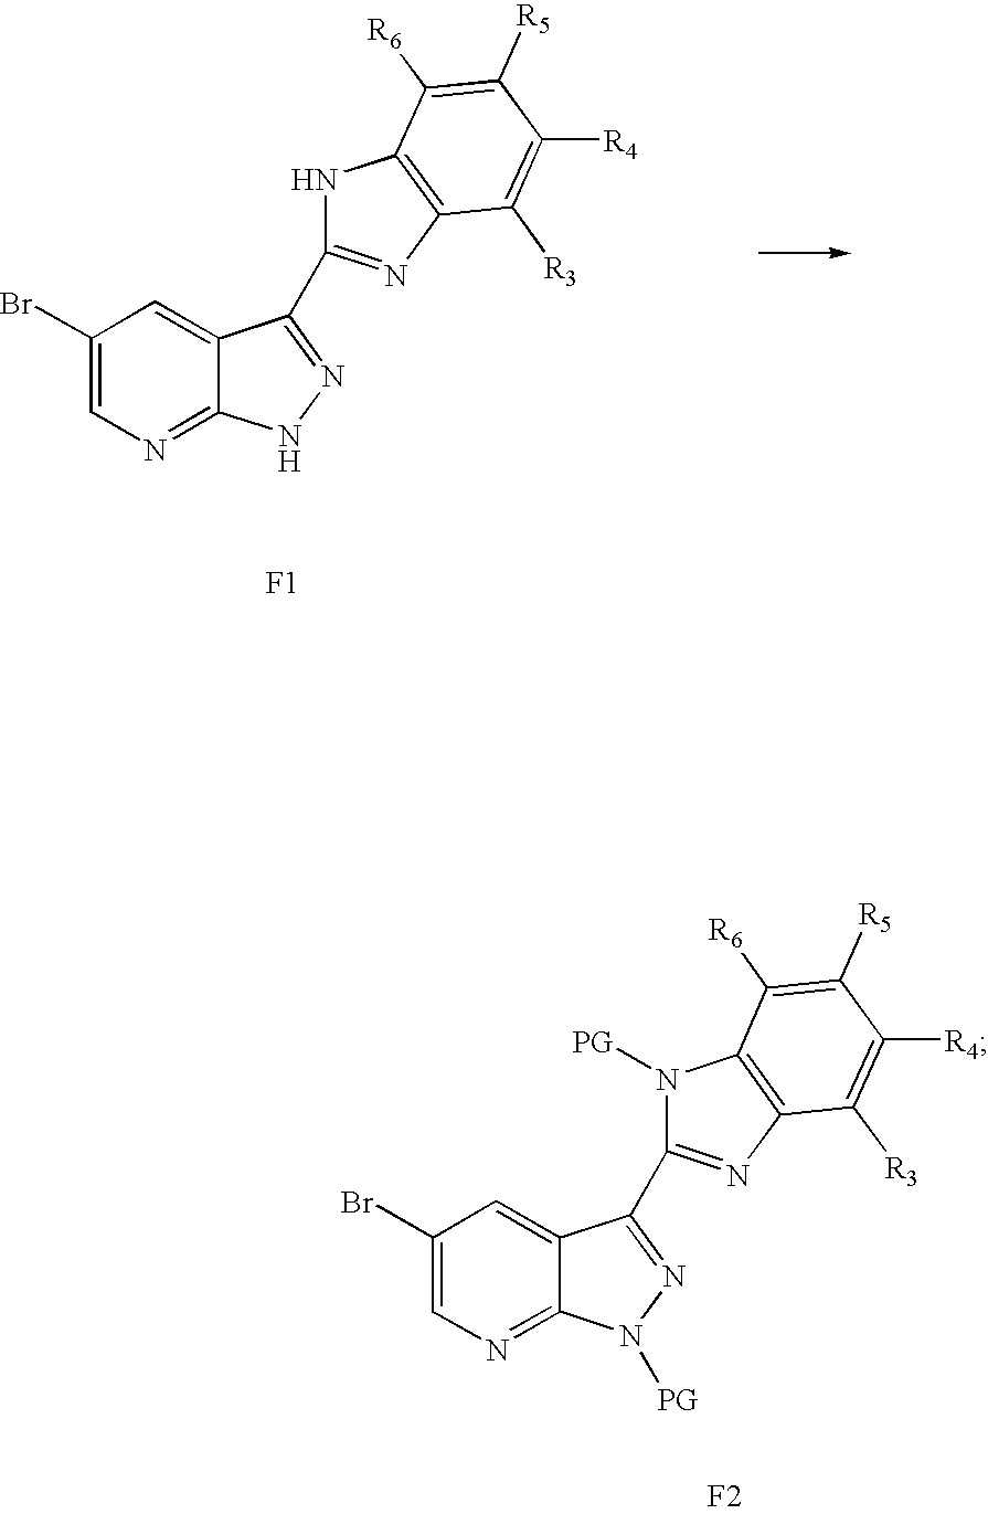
C1(Br)=CN=C2C(=C1)C(C1=NC3=C(N1[PG])C([R6])=C([R5])C([R4])=C3[R3])=NN2[PG].[F2].C1(Br)=CN=C2C(=C1)C(C1=NC3=C(N1)C([R6])=C([R5])C([R4])=C3[R3])=NN2.[F1]
